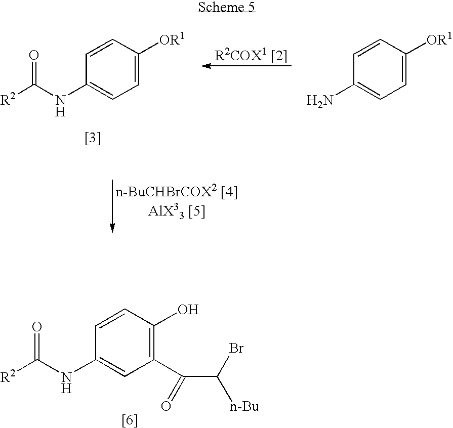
C1=CC([OR1])=CC=C1NC([R2])=O.C1=CC([OR1])=CC=C1N.C1=CC(O)=C(C(=O)C(Br)[n-Bu])C=C1NC([R2])=O
